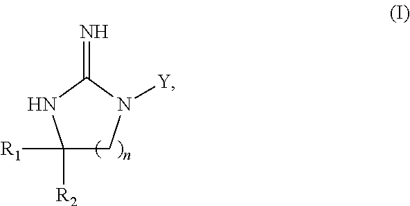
C1([R1])([R2])CN([Y])C(=N)N1
